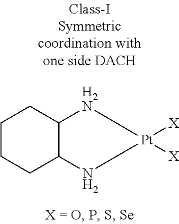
C1CCC2C(C1)[H2N][Pt]([X])([X])N2
